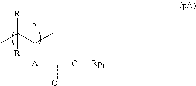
CC(C(C)([A]c(O[Rp1])o)[R])([R])[R]
